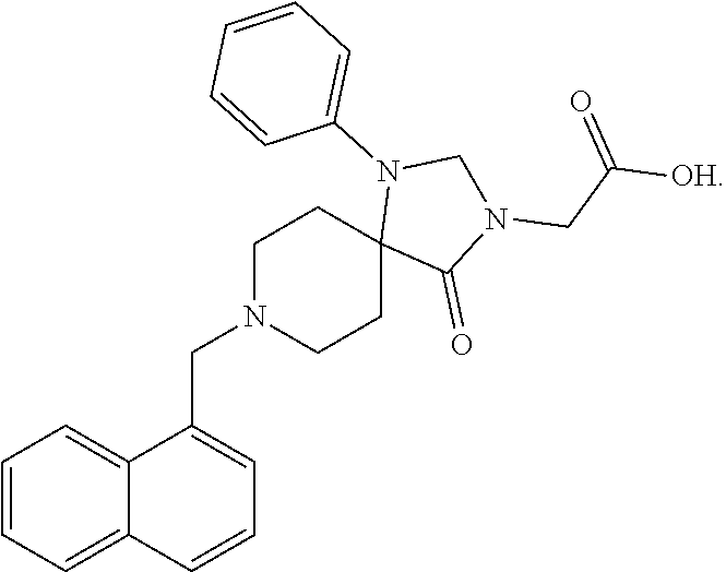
C1=CC=CC=C1N1C2(CCN(CC3=CC=CC4=CC=CC=C43)CC2)C(=O)N(CC(=O)[OH])C1
